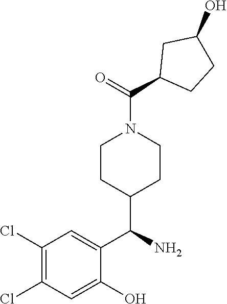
C(=O)(C1CC(O)CC1)N1CCC(C(C2=CC(Cl)=C(Cl)C=C2O)N)CC1
